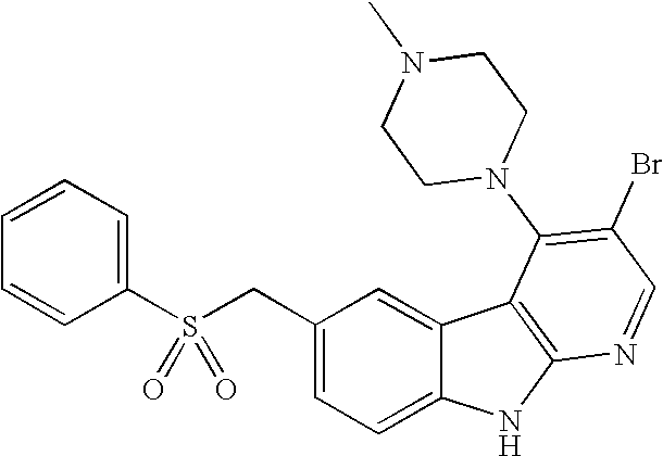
C1(CS(C2=CC=CC=C2)(=O)=O)=CC=C2C(=C1)C1=C(N2)N=CC(Br)=C1N1CCN(C)CC1
